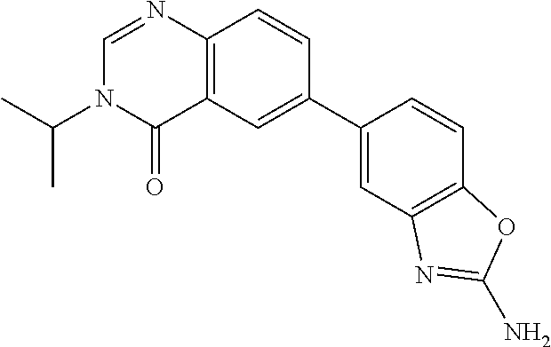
C12=C(C=C(C3=CC4=C(C=C3)OC(N)=N4)C=C1)C(=O)N(C(C)C)C=N2
